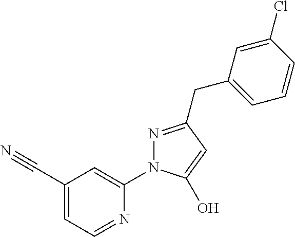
C1(C#N)=CC=NC(N2N=C(CC3=CC=CC(Cl)=C3)C=C2O)=C1
